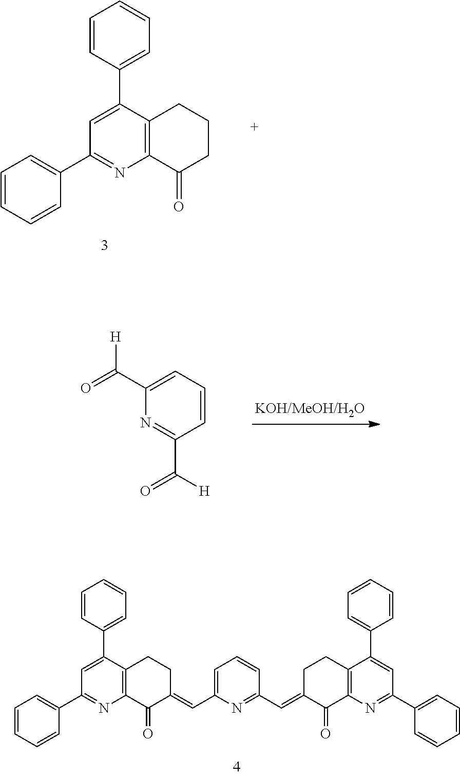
C1=C(C2=CC=CC=C2)C2=C(N=C1C1=CC=CC=C1)C(=O)CCC2.C1(C(=O)[H])=CC=CC(C([H])=O)=N1.C1=C(C2=CC=CC=C2)C2=C(N=C1C1=CC=CC=C1)C(=O)C(=CC1=CC=CC(C=C3C(=O)C4=C(C(C5=CC=CC=C5)=CC(C5=CC=CC=C5)=N4)CC3)=N1)CC2
